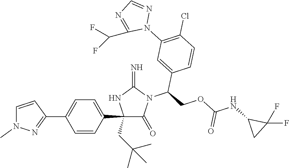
C1(C2=CC=C(C3=NN(C)C=C3)C=C2)(CC(C)(C)C)C(=O)N(C(C2=CC(N3N=CN=C3C(F)F)=C(Cl)C=C2)COC(NC2CC2(F)F)=O)C(=N)N1
